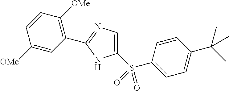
C1=CC(C(C)(C)C)=CC=C1S(C1=CN=C(C2=C([OMe])C=CC([OMe])=C2)N1)(=O)=O
